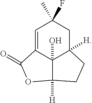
C1=C2C3(O)C([H])(CC1(C)F)CCC3([H])OC2=O
